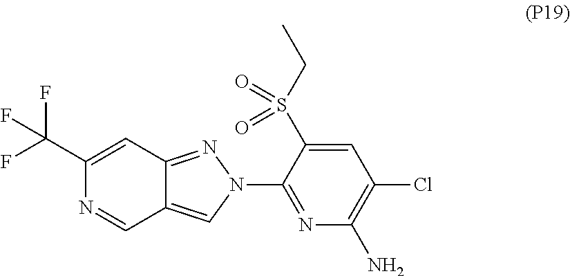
C1(C(F)(F)F)=CC2=NN(C3=NC(N)=C(Cl)C=C3S(CC)(=O)=O)C=C2C=N1
